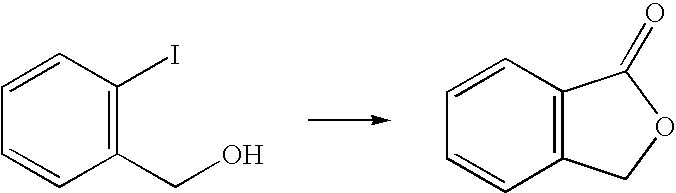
C1=CC=CC(CO)=C1I.C1=CC=CC2=C1C(=O)OC2
